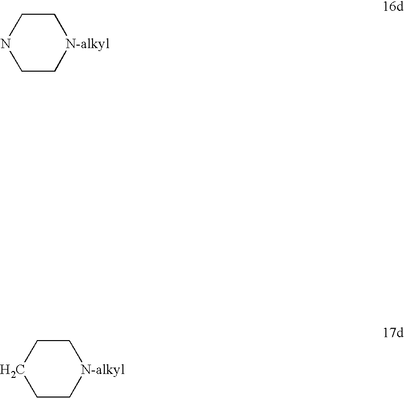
C1C[N-alkyl]CCN1.C1C[N-alkyl]CCC1
